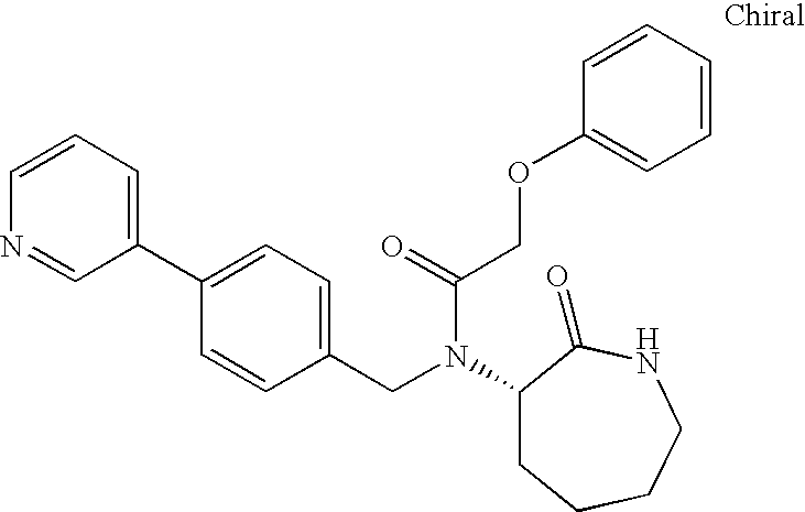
C1(CN(C(COC2=CC=CC=C2)=O)C2CCCCNC2=O)=CC=C(C2=CC=CN=C2)C=C1
